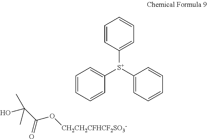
C1=CC([S+](C2=CC=CC=C2)C2=CC=CC=C2)=CC=C1.OC(C(O[CH2CH2CFHCF2SO3-])=O)(C)C
